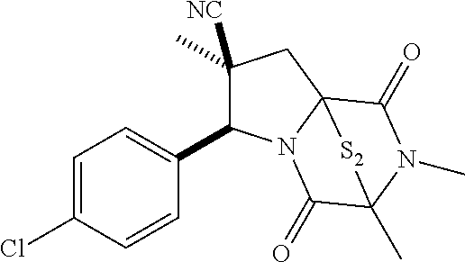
C1(C2C(C)([NC])CC34N2C(=O)C(C)(N(C)C3=O)[S2]4)=CC=C(Cl)C=C1
